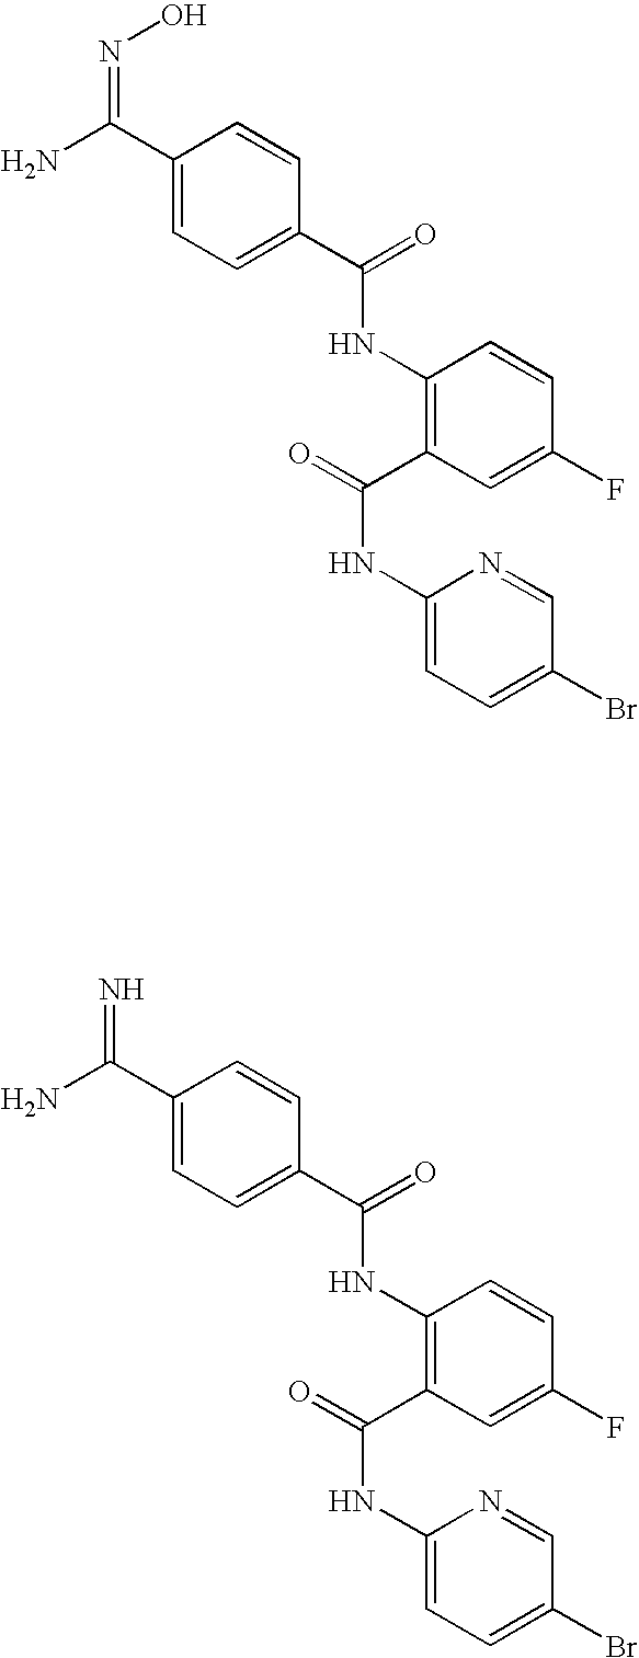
C1(C(N)=NO)=CC=C(C(=O)NC2=C(C(=O)NC3=CC=C(Br)C=N3)C=C(F)C=C2)C=C1.C1(C(N)=N)=CC=C(C(=O)NC2=C(C(=O)NC3=CC=C(Br)C=N3)C=C(F)C=C2)C=C1
